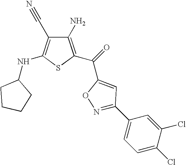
C1(N)=C(C(C2=CC(C3=CC=C(Cl)C(Cl)=C3)=NO2)=O)SC(NC2CCCC2)=C1C#N
